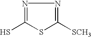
N1=C(S)SC([SCH3])=N1
